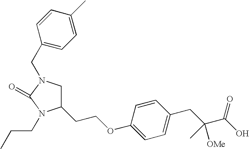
C1N(CC2=CC=C(C)C=C2)C(=O)N(CCC)C1CCOC1=CC=C(CC(C(O)=O)(C)[OMe])C=C1
